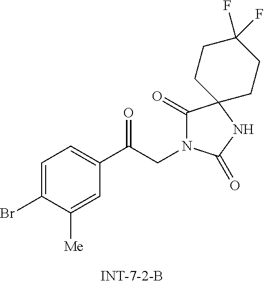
C1=C(Br)C([Me])=CC(C(CN2C(=O)C3(NC2=O)CCC(F)(F)CC3)=O)=C1
